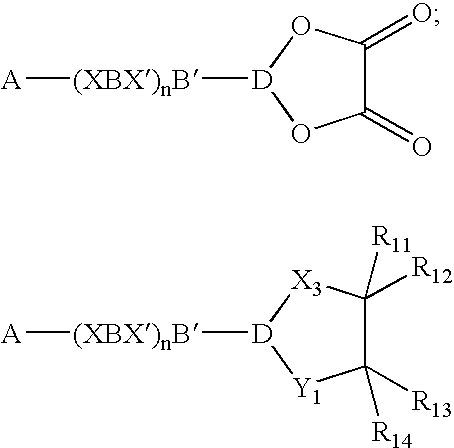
[A][(XBX)nB][D]1OC(=O)C(=O)O1.[A][(XBX)nB][D]1[Y1]C([R13])([R14])C([R12])([R11])[X3]1
